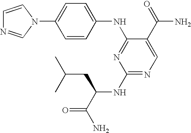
C1=C(N2C=CN=C2)C=CC(NC2=NC(NC(C(N)=O)CC(C)C)=NC=C2C(=O)N)=C1
